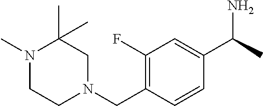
C1N(CC2=C(F)C=C(C(N)C)C=C2)CC(C)(C)N(C)C1
